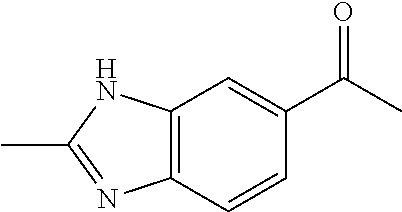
C12=C(C=CC(C(C)=O)=C1)N=C(C)N2
